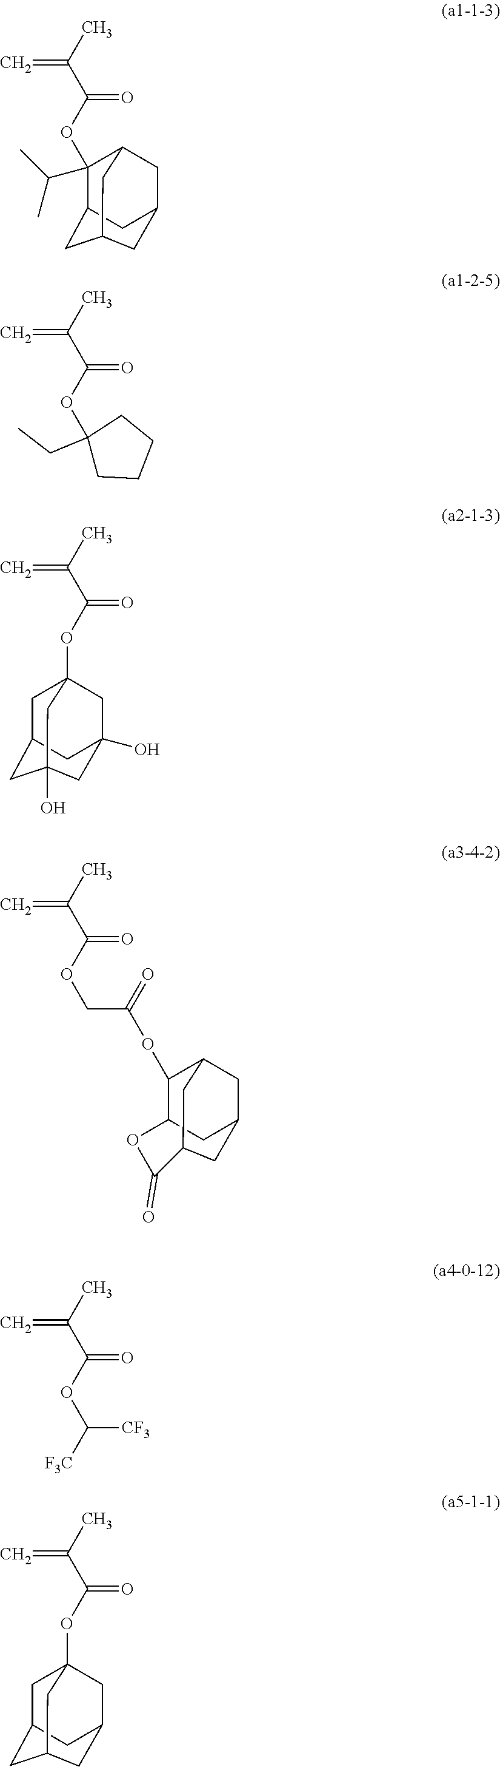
C1C2CC3(O)CC(O)(CC1(OC(C(C)=C)=O)C3)C2.O(C(C(C)=C)=O)CC(OC1C2CC3CC1CC(C3)C(=O)O2)=O.C12CC3CC(CC(C3)C1(OC(C(C)=C)=O)C(C)C)C2.O(C(C(C)=C)=O)C1(CC)CCCC1.O(C(C(C)=C)=O)C([CF3])[F3C].C12CC3CC(CC(OC(C(C)=C)=O)(C3)C1)C2
